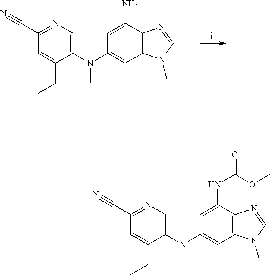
C1(C#N)=NC=C(N(C2=CC3=C(C(N)=C2)N=CN3C)C)C(CC)=C1.C1(C#N)=NC=C(N(C2=CC3=C(C(NC(OC)=O)=C2)N=CN3C)C)C(CC)=C1
